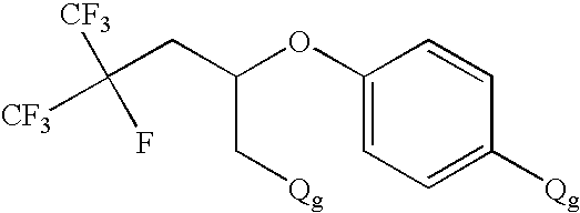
C([CF3])([CF3])(F)CC(OC1=CC=C([Qg])C=C1)C[Qg]
